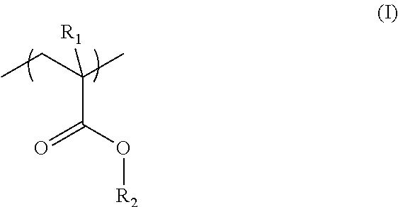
CCC(C)([R1])C(O[R2])=O
